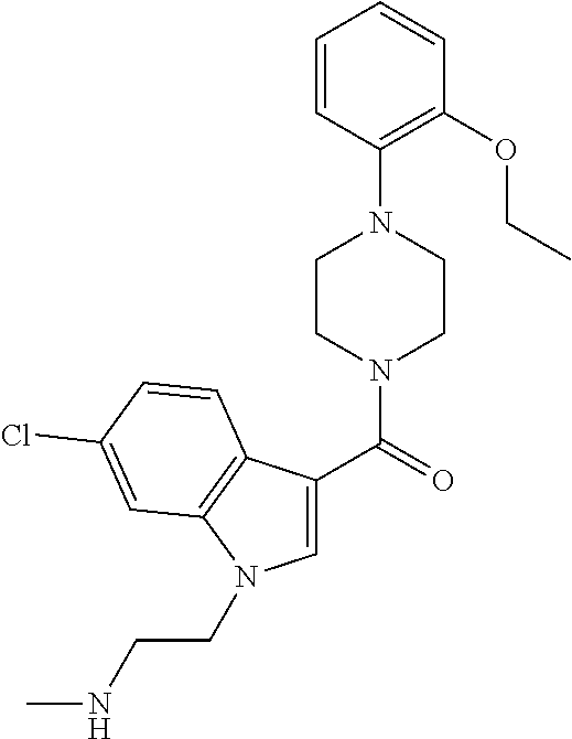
C1=CC(N2CCN(C(C3=CN(CCNC)C4=C3C=CC(Cl)=C4)=O)CC2)=C(OCC)C=C1
